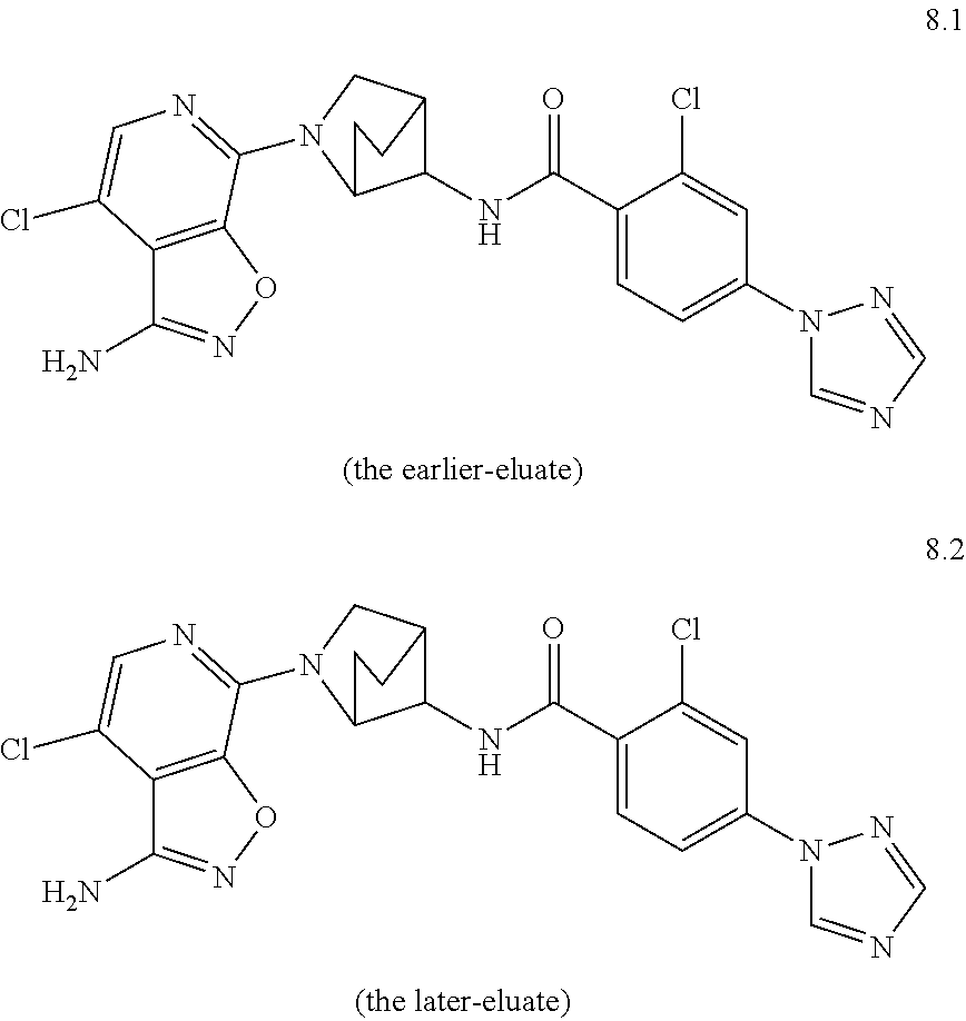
C1(C(NC2C3CN(C4=NC=C(Cl)C5=C4ON=C5N)C2CC3)=O)=CC=C(N2C=NC=N2)C=C1Cl.C1(C(NC2C3CN(C4=NC=C(Cl)C5=C4ON=C5N)C2CC3)=O)=CC=C(N2C=NC=N2)C=C1Cl
